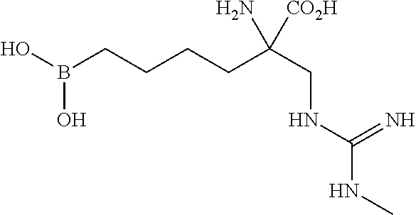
OB(CCCCC(CNC(NC)=N)(N)[CO2H])O
